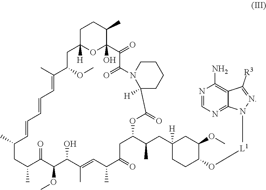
C1C2([H])OC(O)(C(C)C1)C(=O)C(=O)N1C([H])(C(=O)OC(C(CC3([H])CCC(O[L1]N4C5=NC=NC(N)=C5C([R3])=N4)C(OC)C3)C)CC(=O)C(C)C=C(C)C(O)C(OC)C(=O)C(C)CC(C)C=CC=CC=C(C)C(OC)C2)CCCC1
